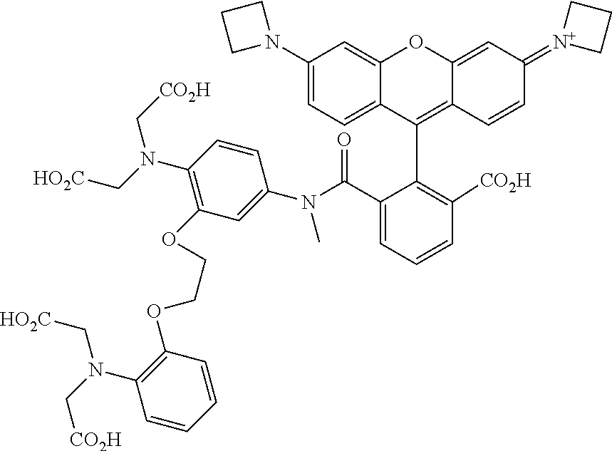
C1(N2CCC2)=CC=C2C(=C1)OC1=CC(=[N+]3CCC3)C=CC1=C2C1=C([CO2H])C=CC=C1C(=O)N(C1=CC(OCCOC2=C(N(C[HO2C])C[CO2H])C=CC=C2)=C(N(C[HO2C])C[CO2H])C=C1)C
